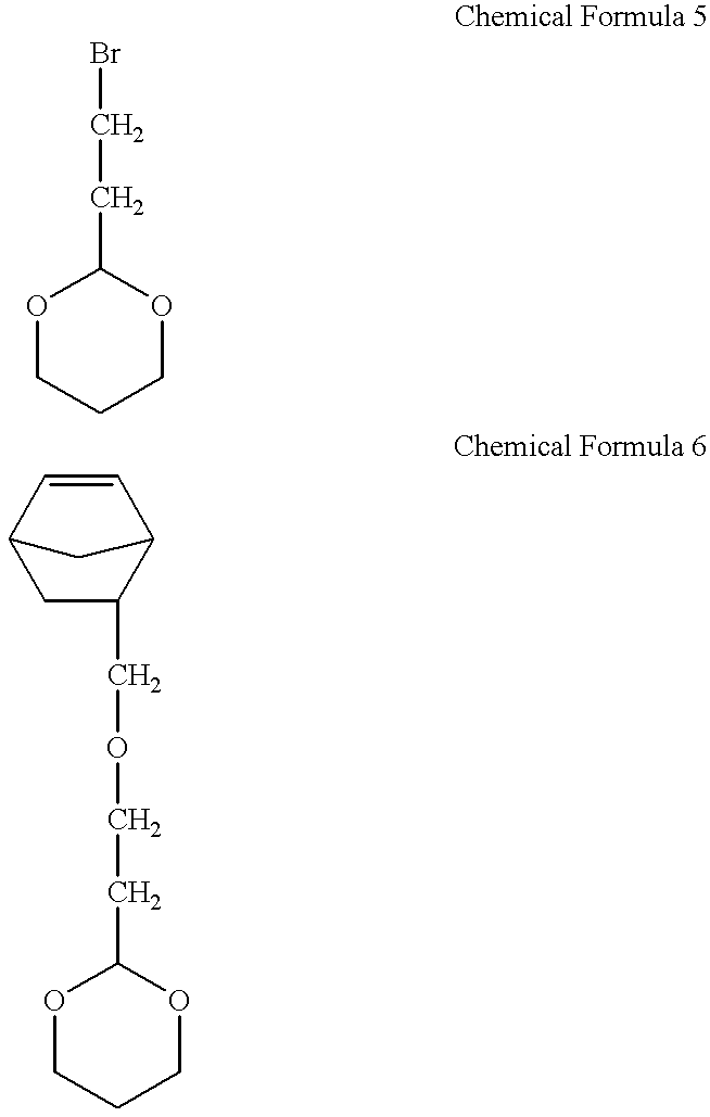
O1CCCOC1CCBr.C12CC(COCCC3OCCCO3)C(C=C1)C2
